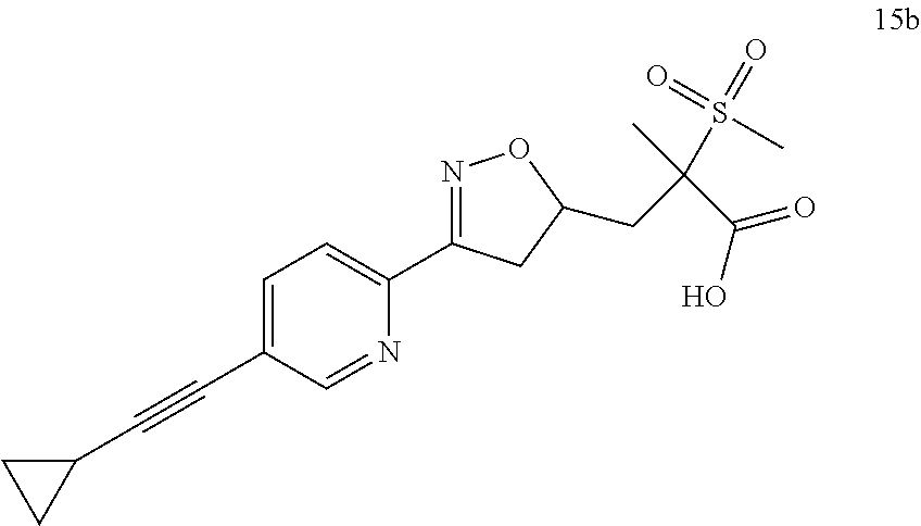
C1=C(C#CC2CC2)C=NC(C2=NOC(CC(C(O)=O)(S(=O)(C)=O)C)C2)=C1
